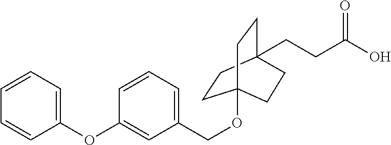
C1=CC=C(OC2=CC(COC34CCC(CCC(O)=O)(CC3)CC4)=CC=C2)C=C1
